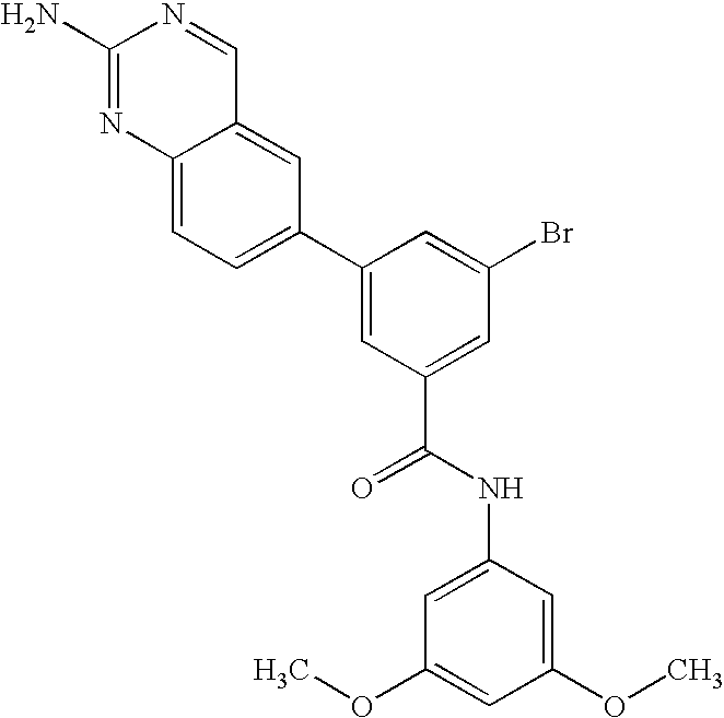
C12=CC=C(C3=CC(C(=O)NC4=CC(OC)=CC(OC)=C4)=CC(Br)=C3)C=C1C=NC(N)=N2
